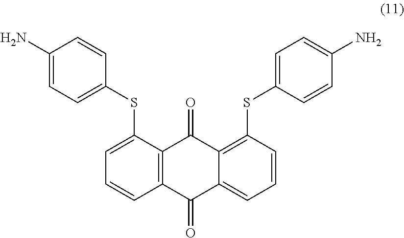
C1=C(SC2=CC=C(N)C=C2)C2=C(C=C1)C(=O)C1=CC=CC(SC3=CC=C(N)C=C3)=C1C2=O
